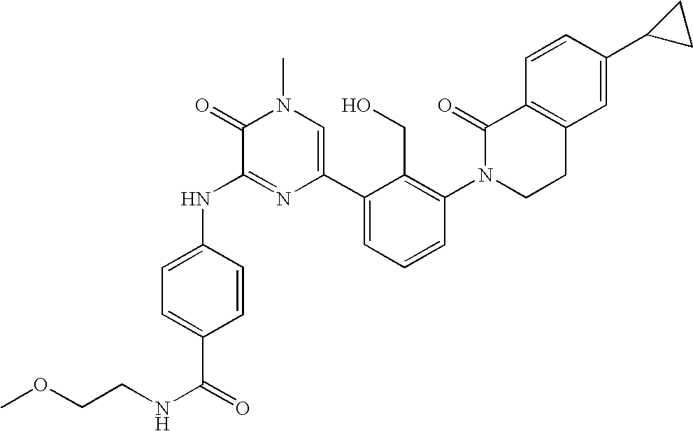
N(C1=NC(C2=CC=CC(N3CCC4=C(C3=O)C=CC(C3CC3)=C4)=C2CO)=CN(C)C1=O)C1=CC=C(C(NCCOC)=O)C=C1
